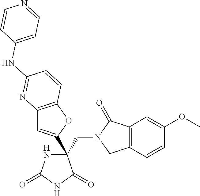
C(C1(C2=CC3=C(O2)C=CC(NC2=CC=NC=C2)=N3)NC(=O)NC1=O)N1CC2=C(C1=O)C=C(OC)C=C2
